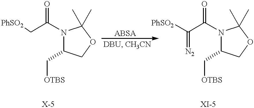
C(C(N1C(C[OTBS])COC1(C)C)=O)[PhSO2].C(C(N1C(C[OTBS])COC1(C)C)=O)([PhSO2])=[N2]
